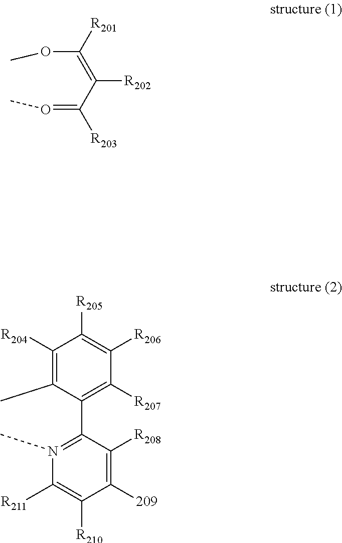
C1([R204])=C(C)C(C2=N(C)C([R211])=C([R210])C([209])=C2[R208])=C([R207])C([R206])=C1[R205].O(C(=C(C(=OC)[R203])[R202])[R201])C
